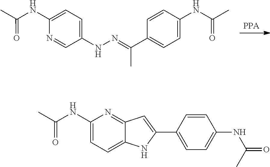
[PPA].C1(NC(C)=O)=CC=C(NN=C(C2=CC=C(NC(C)=O)C=C2)C)C=N1.C1(NC(C)=O)=CC=C2C(=N1)C=C(C1=CC=C(NC(=O)C)C=C1)N2
